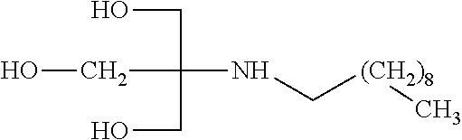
C(C(CO)(CO)NC[(CH2)8]C)O
